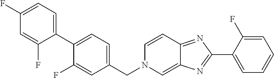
C1(C2=NC3=CN(CC4=CC=C(C5=CC=C(F)C=C5F)C(F)=C4)C=CC3=N2)=CC=CC=C1F
